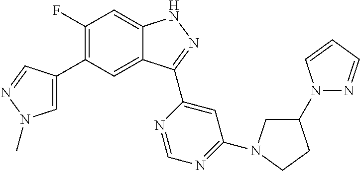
C1(F)=C(C2=CN(C)N=C2)C=C2C(=C1)NN=C2C1=CC(N2CC(N3N=CC=C3)CC2)=NC=N1
